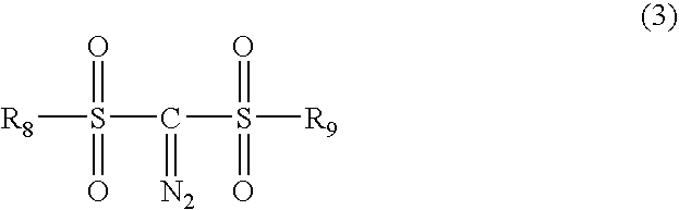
[R8]S(C(S([R9])(=O)=O)=[N2])(=O)=O
